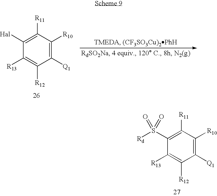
C1([Hal])=C([R11])C([R10])=C([Q1])C([R12])=C1[R13].C1(S([Rd])(=O)=O)=C([R11])C([R10])=C([Q1])C([R12])=C1[R13]
